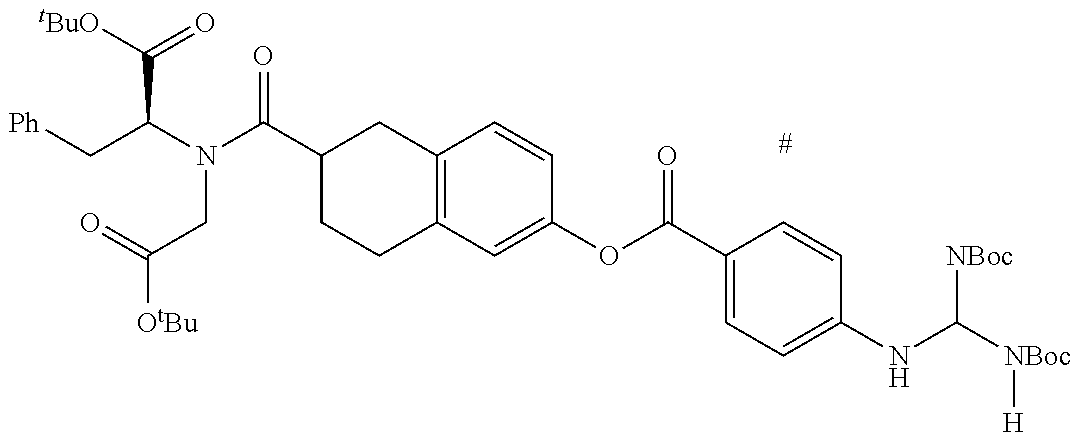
[Ph]CC(C(=O)[tBuO])N(CC(=O)[OtBu])C(=O)C1CCC2=C(C1)C=CC(OC(C1=CC=C(NC([NBoc])[NBoc][H])C=C1)=O)=C2
